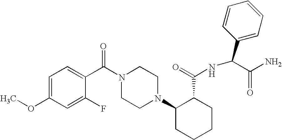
C1=C(F)C(C(N2CCN(C3CCCCC3C(=O)NC(C3=CC=CC=C3)C(N)=O)CC2)=O)=CC=C1OC
